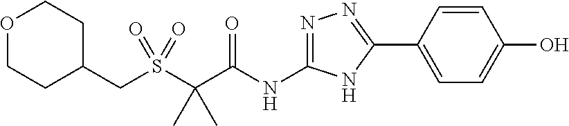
S(C(C(NC1=NN=C(C2=CC=C(O)C=C2)N1)=O)(C)C)(=O)(=O)CC1CCOCC1
